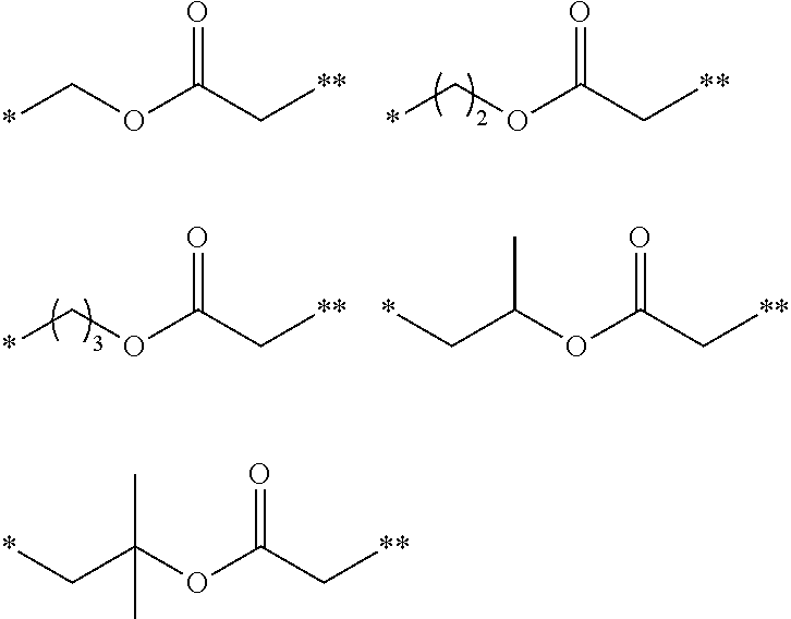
C(OC(C[**])=O)(C*)(C)C.C(OC(C[**])=O)*.C(OC(C[**])=O)*.C(OC(C[**])=O)*.C(OC(C[**])=O)(C*)C
